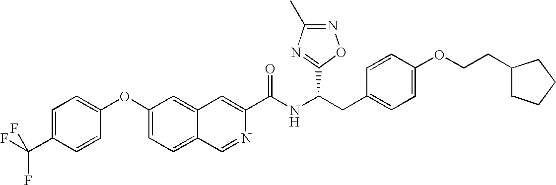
C1=C(C(F)(F)F)C=CC(OC2=CC=C3C(=C2)C=C(C(NC(CC2=CC=C(OCCC4CCCC4)C=C2)C2=NC(C)=NO2)=O)N=C3)=C1
